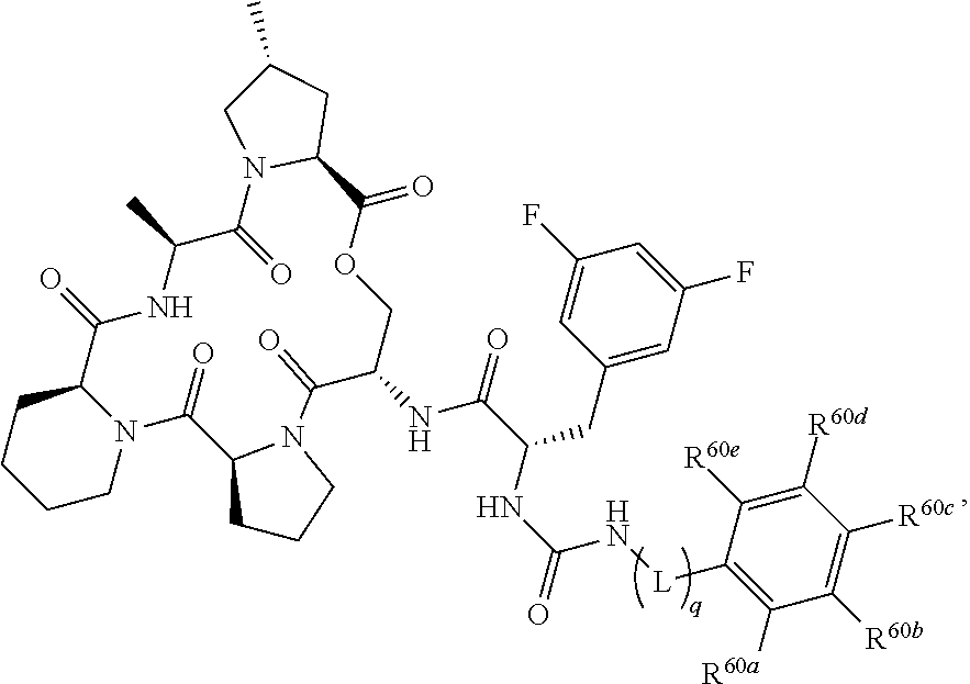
C1(CC(NC(=O)N[L]C2=C([R60a])C([R60b])=C([R60c])C([R60d])=C2[R60e])C(=O)NC2C(=O)N3CCCC3C(=O)N3C(C(=O)NC(C)C(=O)N4C(C(=O)OC2)CC(C)C4)CCCC3)=CC(F)=CC(F)=C1
